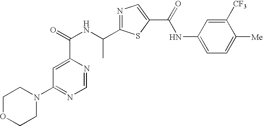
C1=NC(C(=O)NC(C2=NC=C(C(NC3=CC=C([Me])C([CF3])=C3)=O)S2)C)=CC(N2CCOCC2)=N1
